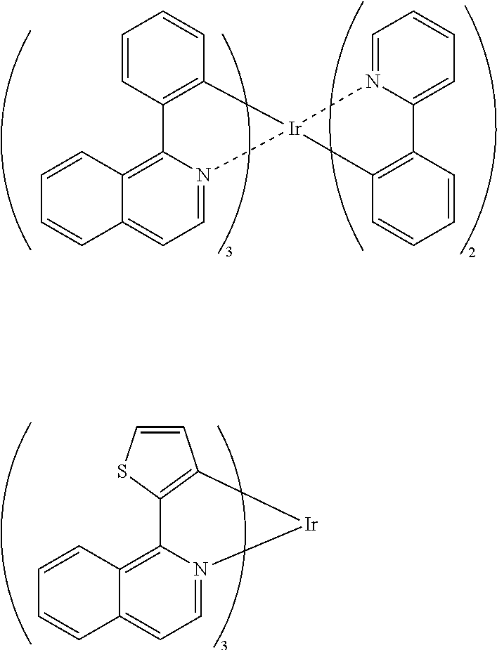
C1=CC2=C(C=C1)[Ir]1(N3=CC=C4C(=C23)C=CC=C4)N2=CC=CC=C2C2=C1C=CC=C2.C1=CSC2=C1[Ir]N1=CC=C3C(=C21)C=CC=C3
